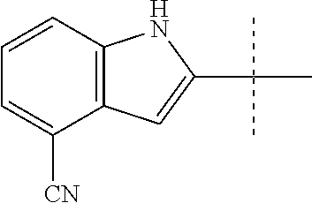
C1=CC2=C(C([CN])=C1)C=C(C(C)(C)C)N2
